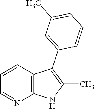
C1=CC2=C(N=C1)NC(C)=C2C1=CC(C)=CC=C1
